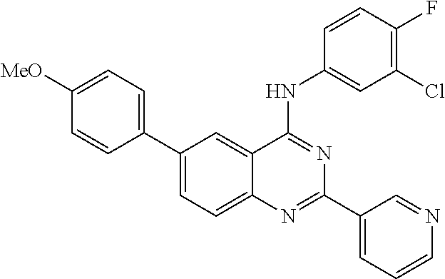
C1(C2=CC=C([MeO])C=C2)=CC=C2C(=C1)C(NC1=CC(Cl)=C(F)C=C1)=NC(C1=CC=CN=C1)=N2
